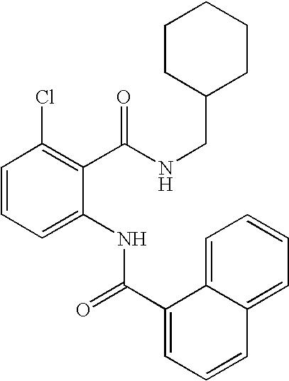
C1=CC=C(NC(=O)C2=CC=CC3=CC=CC=C32)C(C(NCC2CCCCC2)=O)=C1Cl
